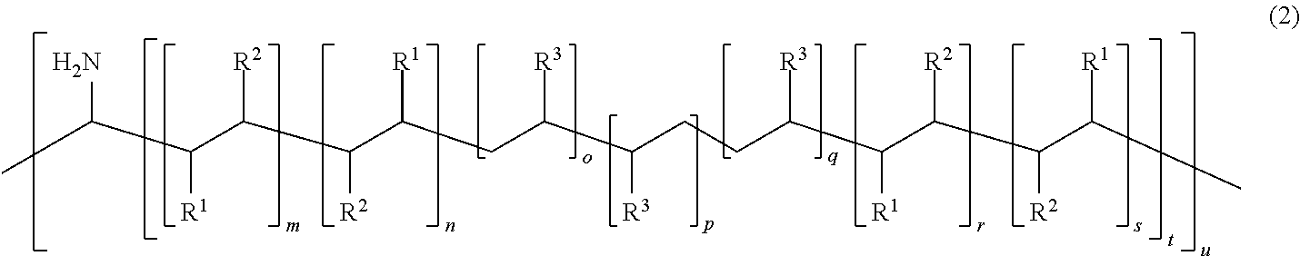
CC(C(C(C(C(CC(C(CCC(C(C(C(C(C)[R1])[R2])[R2])[R1])[R3])[R3])[R3])[R1])[R2])[R2])[R1])N
